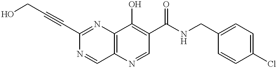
C12=C(N=C(C#CCO)N=C1)C(O)=C(C(NCC1=CC=C(Cl)C=C1)=O)C=N2
